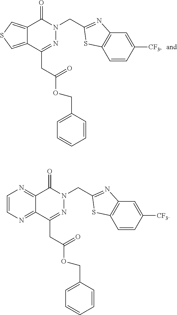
C12=CSC=C1C(=O)N(CC1=NC3=C(C=CC([CF3])=C3)S1)N=C2CC(OCC1=CC=CC=C1)=O.C12=NC=CN=C1C(=O)N(CC1=NC3=C(C=CC([CF3])=C3)S1)N=C2CC(OCC1=CC=CC=C1)=O
